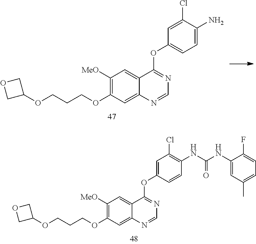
C1([MeO])=C(OCCCOC2COC2)C=C2C(=C1)C(OC1=CC=C(N)C(Cl)=C1)=NC=N2.C1([MeO])=C(OCCCOC2COC2)C=C2C(=C1)C(OC1=CC(Cl)=C(NC(NC3=CC(C)=CC=C3F)=O)C=C1)=NC=N2
